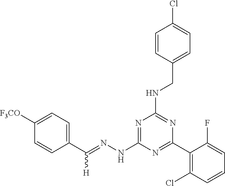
C1(C(=NNC2=NC(NCC3=CC=C(Cl)C=C3)=NC(C3=C(Cl)C=CC=C3F)=N2)[H])=CC=C([F3CO])C=C1
